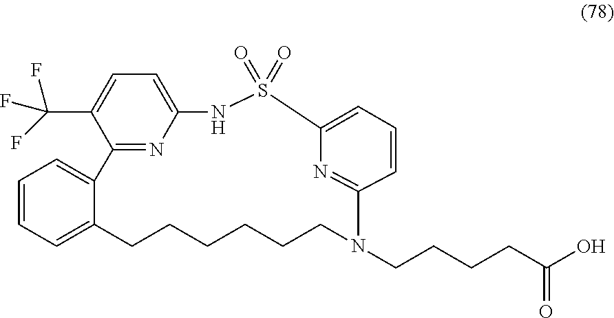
C12=NC(=CC=C1C(F)(F)F)NS(=O)(=O)C1=CC=CC(=N1)N(CCCCC(O)=O)CCCCCCC1=CC=CC=C21
